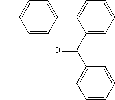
CC1=CC=C(C2=CC=CC=C2C(C2=CC=CC=C2)=O)C=C1
